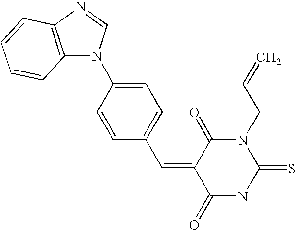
C12=C(N=CN1C1=CC=C(C=C3C(=O)NC(=S)N(CC=C)C3=O)C=C1)C=CC=C2
